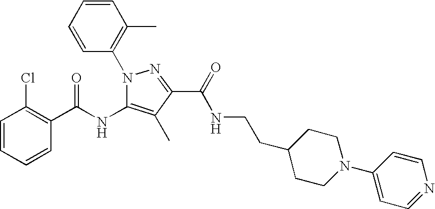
C1=CC=CC(C(NC2=C(C)C(C(NCCC3CCN(C4=CC=NC=C4)CC3)=O)=NN2C2=C(C)C=CC=C2)=O)=C1Cl
